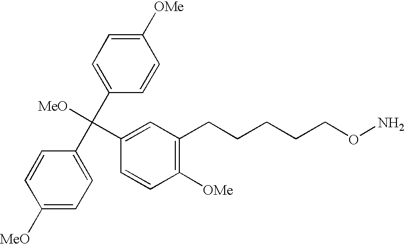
C1([MeO])=CC=C(C(C2=CC=C([OMe])C=C2)([MeO])C2=CC(CCCCCON)=C([OMe])C=C2)C=C1
